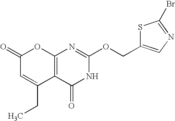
C12=C(C(=O)NC(OCC3=CN=C(Br)S3)=N1)C(CC)=CC(=O)O2
